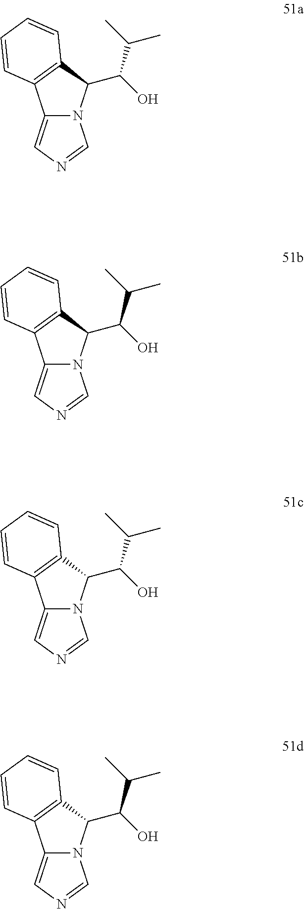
N12C(=CN=C1)C1=C(C2C(O)C(C)C)C=CC=C1.N12C(=CN=C1)C1=C(C2C(O)C(C)C)C=CC=C1.N12C(=CN=C1)C1=C(C2C(O)C(C)C)C=CC=C1.N12C(=CN=C1)C1=C(C2C(O)C(C)C)C=CC=C1
